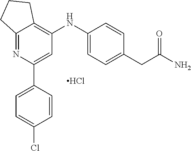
C12=NC(C3=CC=C(Cl)C=C3)=CC(NC3=CC=C(CC(N)=O)C=C3)=C1CCC2.Cl
